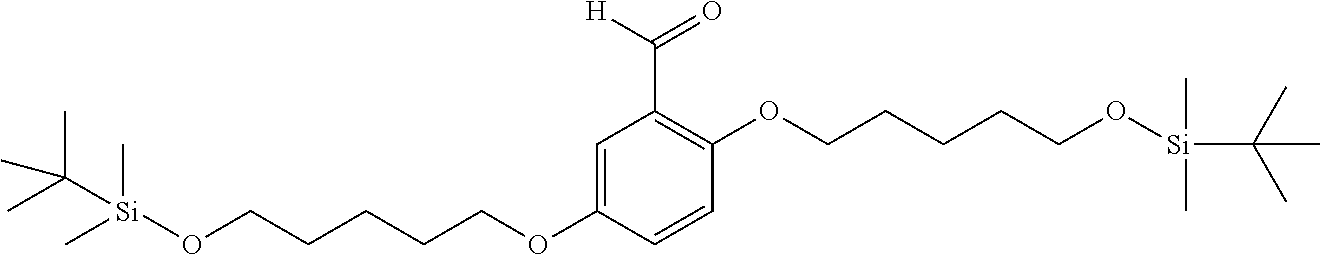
CC([Si](OCCCCCOC1=CC(C([H])=O)=C(OCCCCCO[Si](C(C)(C)C)(C)C)C=C1)(C)C)(C)C
